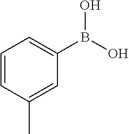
C1=CC(C)=CC(B(O)O)=C1
